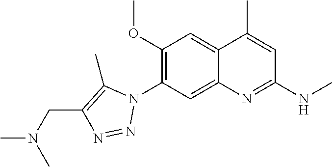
C12=CC(N3C(C)=C(CN(C)C)N=N3)=C(OC)C=C1C(C)=CC(NC)=N2
